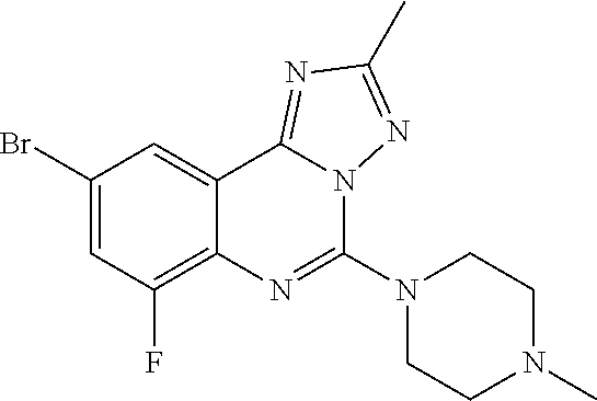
C1(Br)=CC(F)=C2C(=C1)C1=NC(C)=NN1C(N1CCN(C)CC1)=N2
